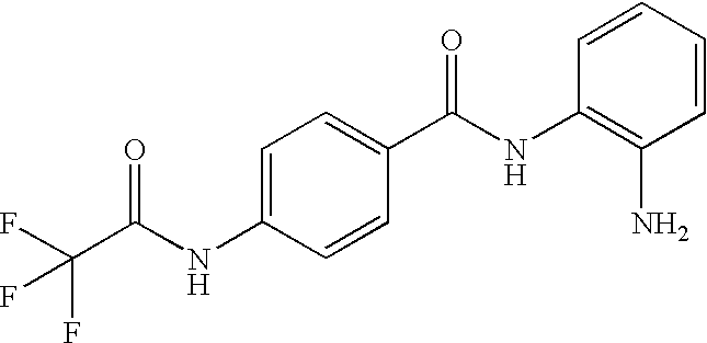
C(NC1=CC=C(C(NC2=C(N)C=CC=C2)=O)C=C1)(C(F)(F)F)=O
